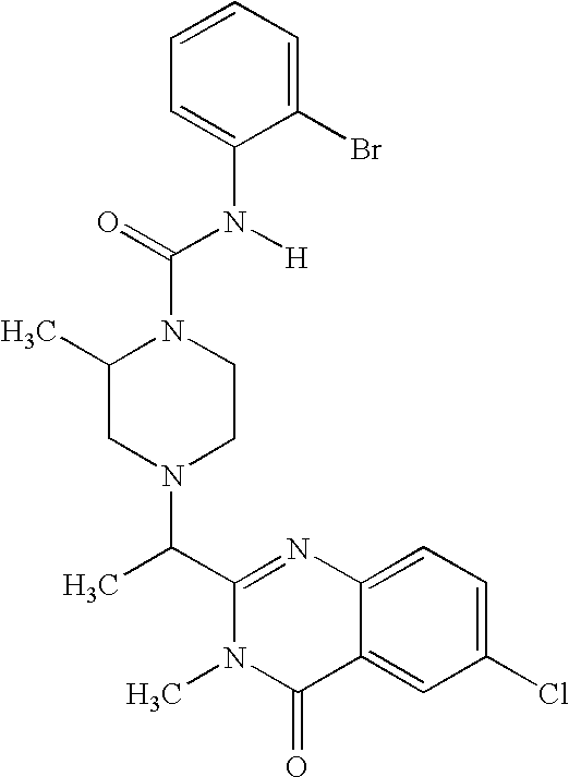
C1=C(N([H])C(=O)N2C(C)CN(C(C3=NC4=CC=C(Cl)C=C4C(=O)N3C)C)CC2)C(Br)=CC=C1
